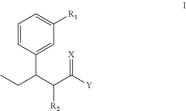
C1=CC(C(C(C([Y])=[X])[R2])CC)=CC([R1])=C1
